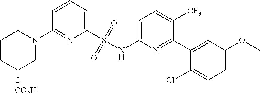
C1=CC=C(S(NC2=CC=C([CF3])C(C3=CC(OC)=CC=C3Cl)=N2)(=O)=O)N=C1N1CCCC([CO2H])C1
